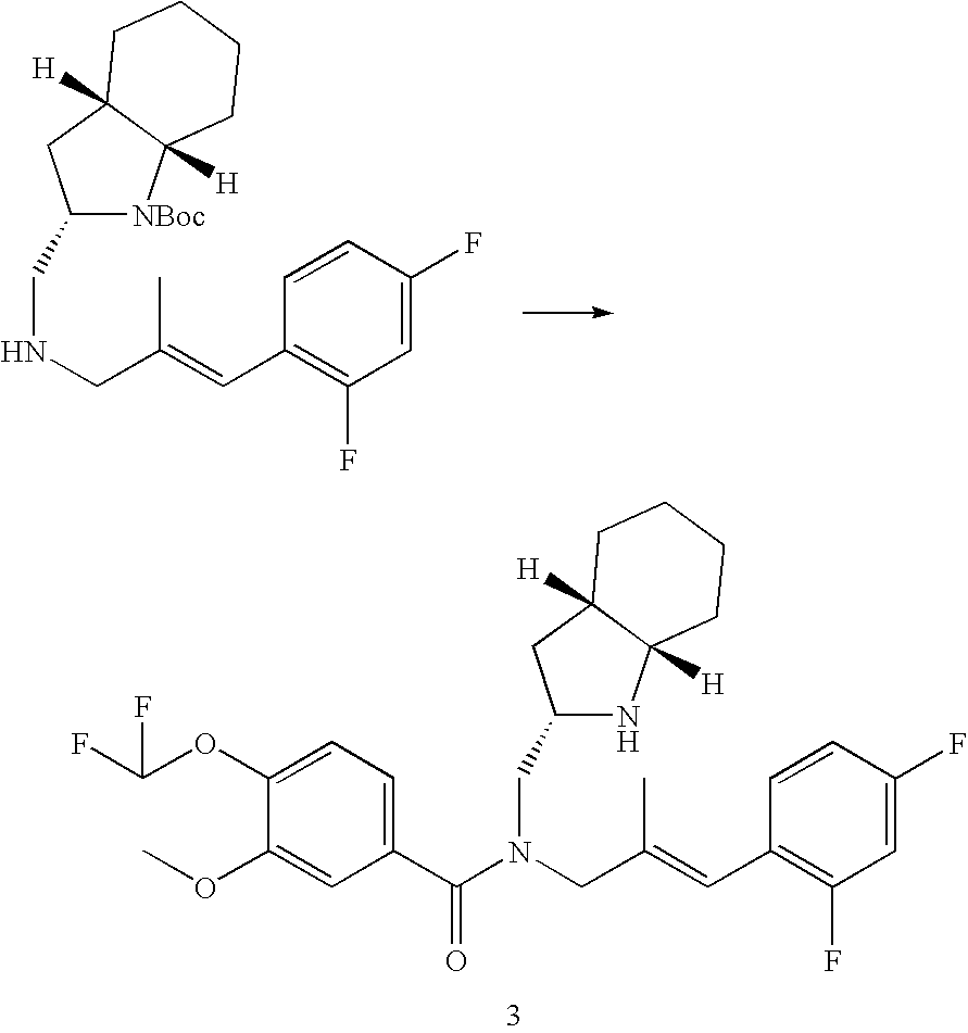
C1(CNCC(=CC2=C(F)C=C(F)C=C2)C)[NBoc]C2([H])C([H])(C1)CCCC2.C1(CN(CC(=CC2=C(F)C=C(F)C=C2)C)C(C2=CC=C(OC(F)F)C(OC)=C2)=O)NC2([H])C([H])(C1)CCCC2
